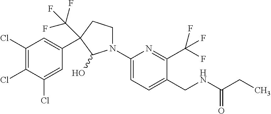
C1(Cl)=C(Cl)C(Cl)=CC(C2(C(F)(F)F)CCN(C3=CC=C(CNC(CC)=O)C(C(F)(F)F)=N3)C2O)=C1
